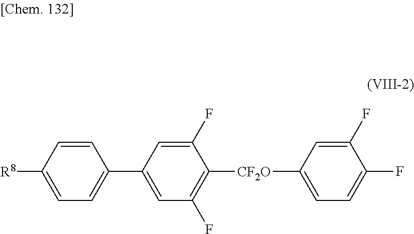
C1(F)=CC([CF2O]C2=C(F)C=C(C3=CC=C([R8])C=C3)C=C2F)=CC=C1F
